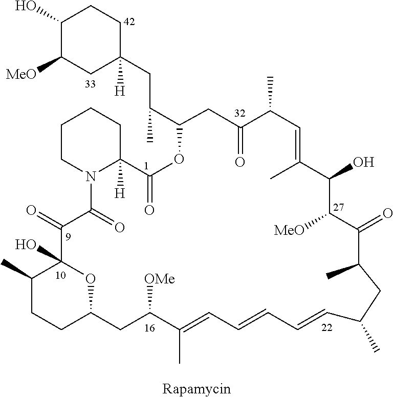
C1(O)C([MeO])CC([H])(CC(C2CC(=O)C(C)C=C(C)C(O)C([MeO])C(=O)C(C)CC(C)C=CC=CC=C(C)C([OMe])CC3CCC(C)C(O)(C(=O)C(=O)N4C([H])(C(=O)O2)CCCC4)O3)C)CC1
